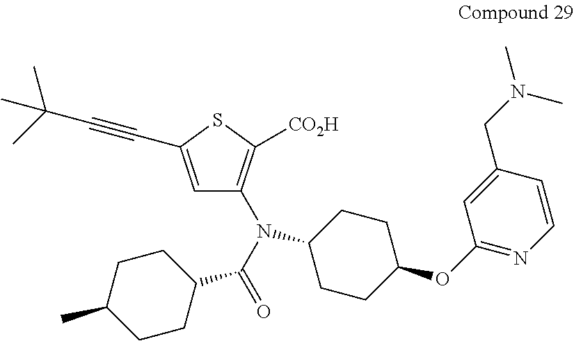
C1=C(C#CC(C)(C)C)SC([CO2H])=C1N(C(=O)C1CCC(C)CC1)C1CCC(OC2=NC=CC(CN(C)C)=C2)CC1
